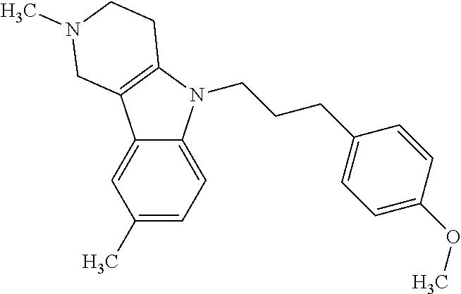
C1(C)=CC=C2C(=C1)C1=C(N2CCCC2=CC=C(OC)C=C2)CCN(C)C1
